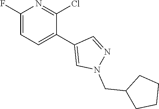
C1(F)=CC=C(C2=CN(CC3CCCC3)N=C2)C(Cl)=N1
